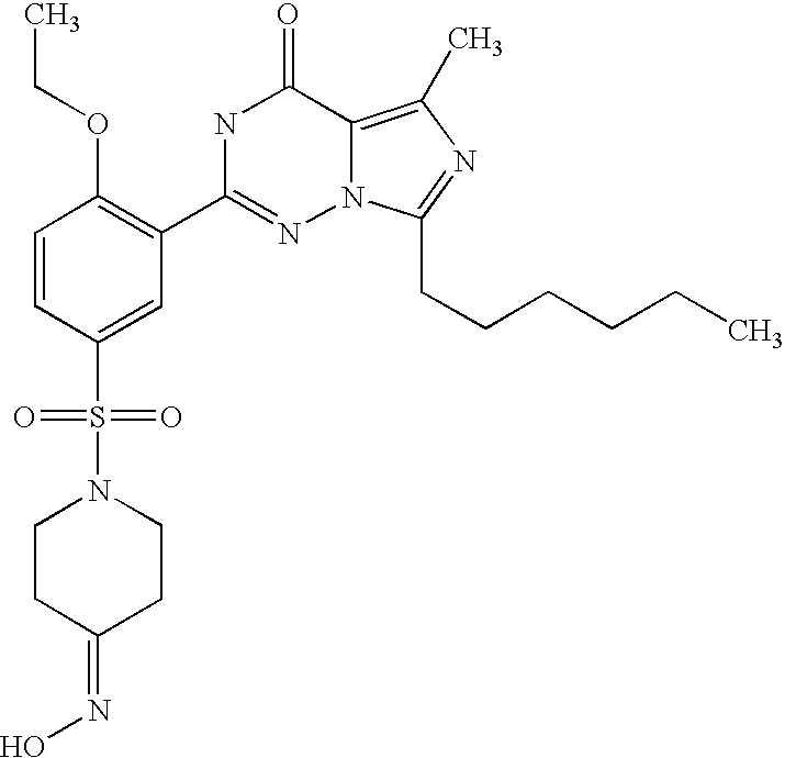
C1=CC(S(N2CCC(=NO)CC2)(=O)=O)=CC(C2=NN3C(=C(C)N=C3CCCCCC)C(=O)N2)=C1OCC
